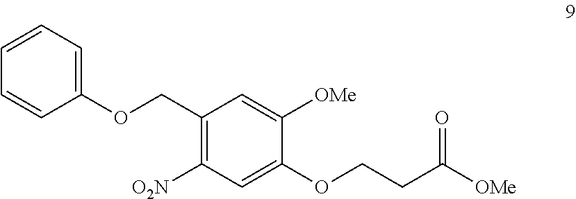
O(CC1=C([O2N])C=C(OCCC([OMe])=O)C([OMe])=C1)C1=CC=CC=C1
